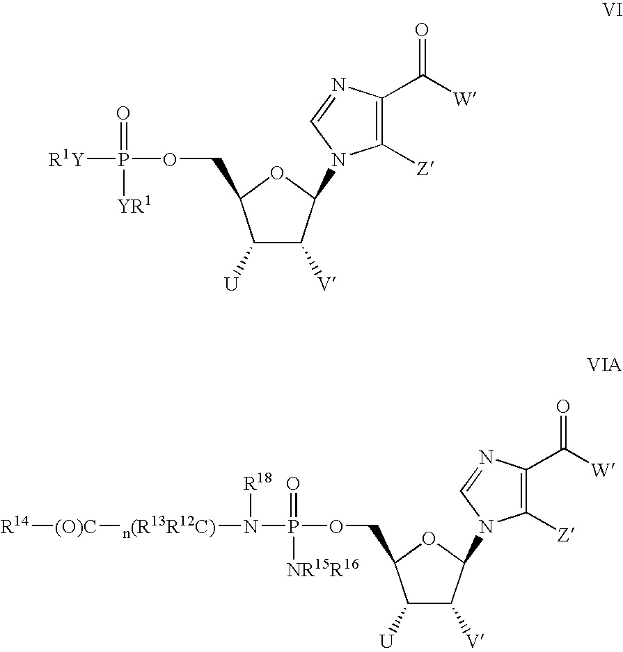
C1([Z])=C(C([W])=O)N=CN1C1C([V])C([U])C(COP(=O)([R1Y])[YR1])O1.C1([Z])=C(C([W])=O)N=CN1C1C([V])C([U])C(COP(=O)([NR15R16])N([R18])[n(R13R12C)][(O)C][R14])O1
